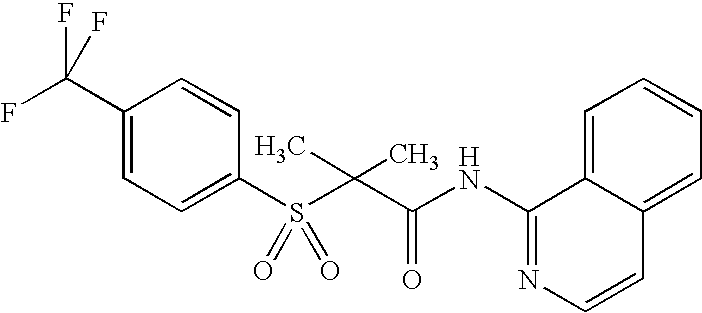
C1(C(F)(F)F)=CC=C(S(=O)(C(C)(C(=O)NC2=NC=CC3=CC=CC=C23)C)=O)C=C1
